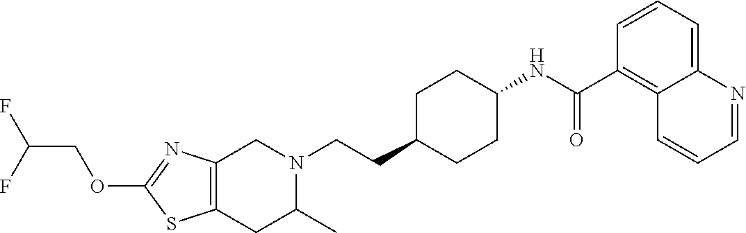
C(CC1CCC(NC(C2=C3C(=CC=C2)N=CC=C3)=O)CC1)N1CC2=C(CC1C)SC(OCC(F)F)=N2
